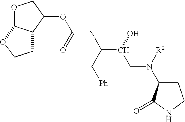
O(C1COC2C1CCO2)C(NC(C(CN([R2])C1CCNC1=O)O)C[Ph])=O
